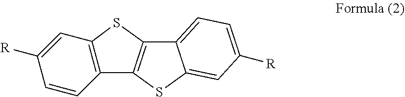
C1=C([R])C=CC2=C1SC1=C2SC2=CC([R])=CC=C12
